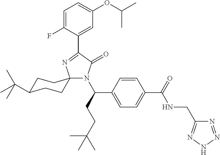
C1=C(F)C(C2=NC3(N(C(CCC(C)(C)C)C4=CC=C(C(=O)NCC5=NNN=N5)C=C4)C2=O)CCC(C(C)(C)C)CC3)=CC(OC(C)C)=C1
